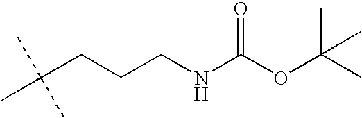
C(CCCNC(OC(C)(C)C)=O)(C)(C)C
